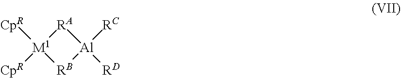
[CpR][M1]1([CpR])[RB][Al]([RC])([RD])[RA]1
